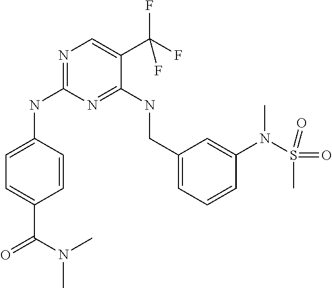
N1=C(NC2=CC=C(C(=O)N(C)C)C=C2)N=C(NCC2=CC=CC(N(S(C)(=O)=O)C)=C2)C(C(F)(F)F)=C1
